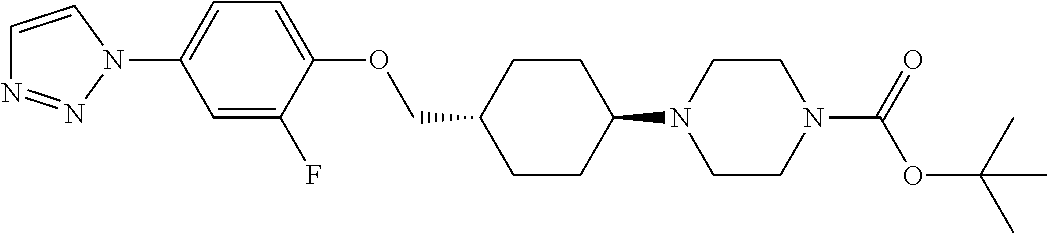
C1CC(N2CCN(C(OC(C)(C)C)=O)CC2)CCC1COC1=CC=C(N2C=CN=N2)C=C1F
